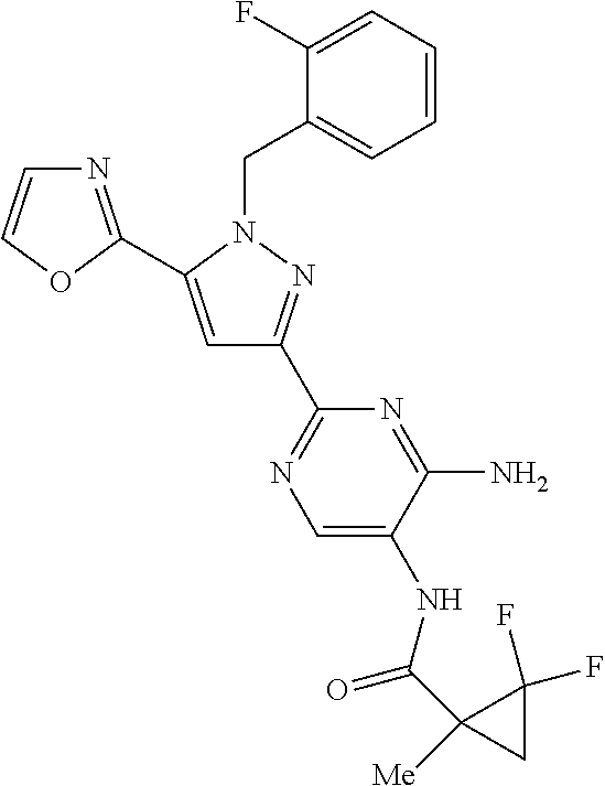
N1=C(C2=CC(C3=NC=C(NC(C4([Me])CC4(F)F)=O)C(N)=N3)=NN2CC2=CC=CC=C2F)OC=C1
